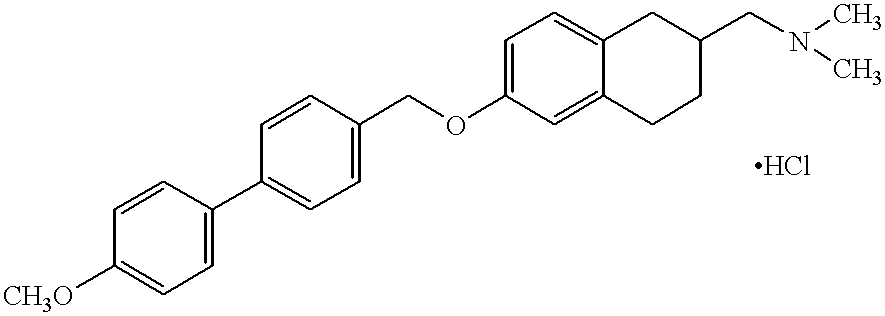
O(C1=CC=C2C(=C1)CCC(CN(C)C)C2)CC1=CC=C(C2=CC=C([CH3O])C=C2)C=C1
